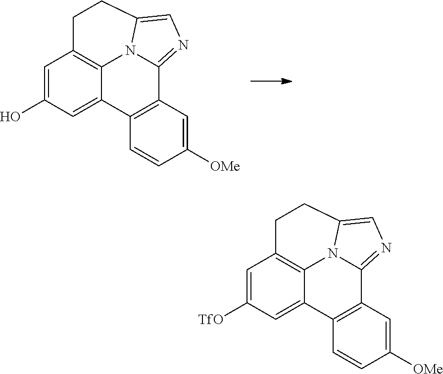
C1=C(O)C=C2C3=C1CCC1=CN=C(C4=C2C=CC([OMe])=C4)N31.C1=C([TfO])C=C2C3=C1CCC1=CN=C(C4=C2C=CC([OMe])=C4)N31
